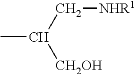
CC(C[NHR1])[CH2OH]
